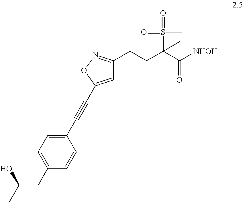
C1=C(C#CC2=CC=C(CC(C)O)C=C2)ON=C1CCC(C([NHOH])=O)(C)S(C)(=O)=O
